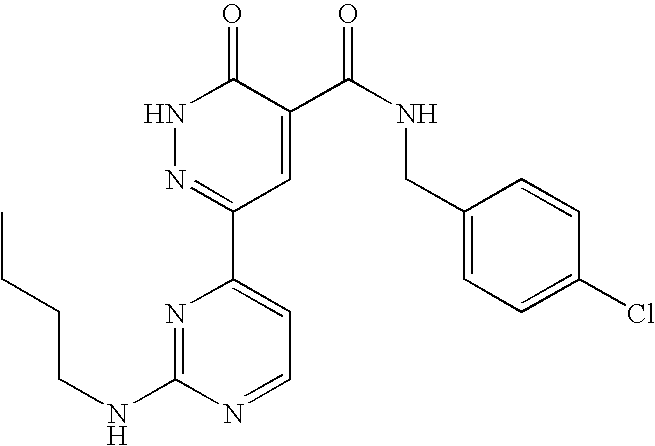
N1N=C(C2=CC=NC(NCCCC)=N2)C=C(C(NCC2=CC=C(Cl)C=C2)=O)C1=O
